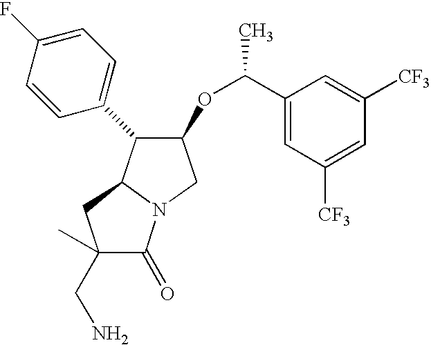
C(N)C1(C)C(=O)N2C(C1)C(C1=CC=C(F)C=C1)C(OC(C1=CC([CF3])=CC([CF3])=C1)C)C2
